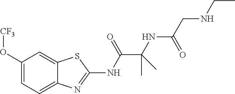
C1(O[CF3])=CC=C2C(=C1)SC(NC(C(NC(=O)CNCC)(C)C)=O)=N2
